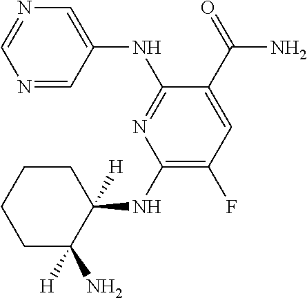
C1(NC2([H])CCCCC2([H])N)=C(F)C=C(C(=O)N)C(NC2=CN=CN=C2)=N1
